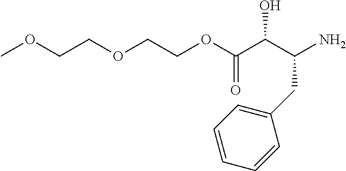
COCCOCCOC(C(C(N)CC1=CC=CC=C1)O)=O
